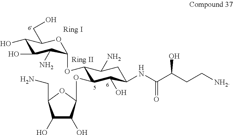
C1(O)C(O)C(N)C(OC2C(OC3C(O)C(O)C(CN)O3)C(O)C(NC(C(CC[NH2])O)=O)CC2N)OC1CO
